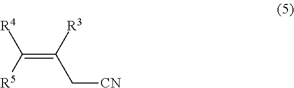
[R4]C([R5])=C([R3])C[CN]
